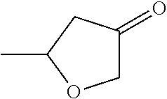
C1C(=O)CC(C)O1
